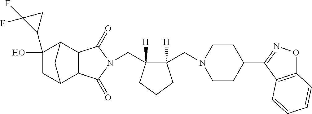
C(C1([H])C(CN2CCC(C3=NOC4=C3C=CC=C4)CC2)([H])CCC1)N1C(=O)C2C3CC(O)(C4CC4(F)F)C(C2C1=O)C3
